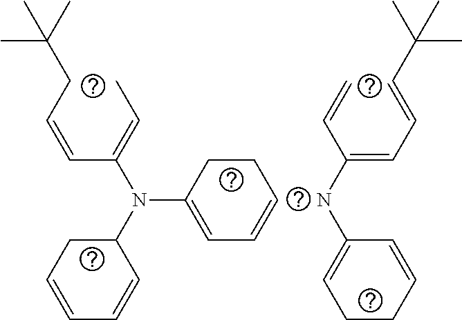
N(C(=CC=CC(C)(C)C)C=C)C1=CCCC=C1.C1CC(N(C2CC=CC=C2)C(=CC)C=CCC(C)(C)C)=CC=C1
